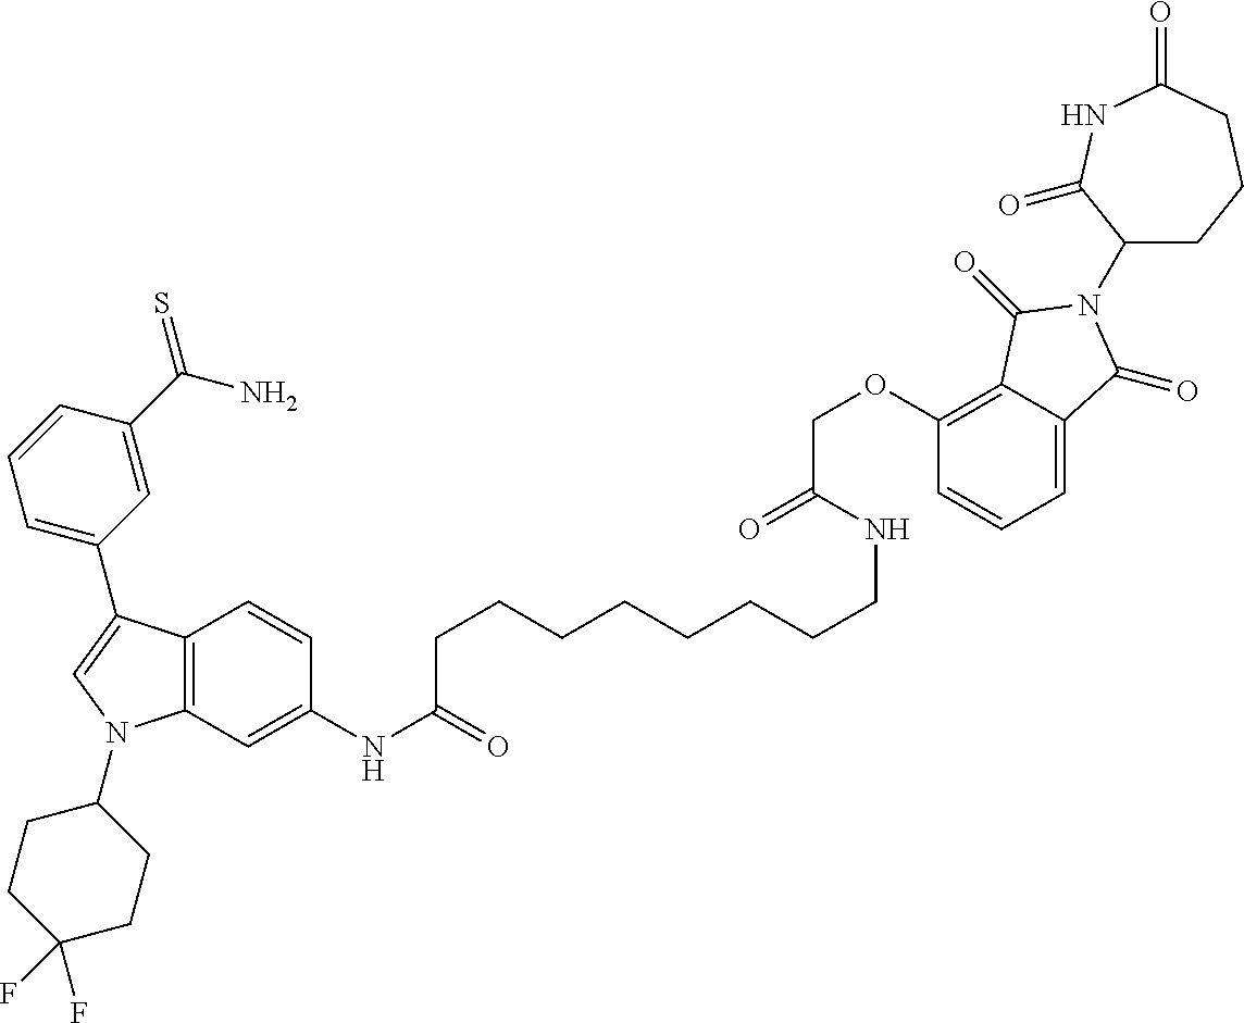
C12=C(C=C(NC(=O)CCCCCCCCNC(COC3=C4C(=CC=C3)C(=O)N(C3CCCC(=O)NC3=O)C4=O)=O)C=C1)N(C1CCC(F)(F)CC1)C=C2C1=CC=CC(C(N)=S)=C1
